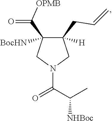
C1(C([OPMB])=O)([BocHN])C(CC=C)([H])CN(C(C(C)[NHBoc])=O)C1
